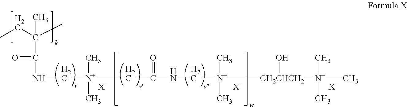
[X-].[X-].[X-].CCC(C)(C)C(=O)NC[N+](C)(CC(=O)NC[N+](C)([CH2CHCH2](O)[N+](C)(C)C)C)C
